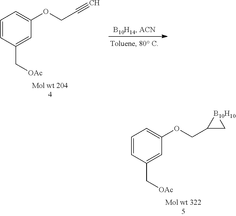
C1=CC(C[OAc])=CC(OCC2C[B10H10]2)=C1.C1=CC(C[OAc])=CC(OCC#C)=C1
